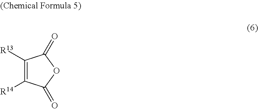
C1([R13])=C([R14])C(=O)OC1=O
